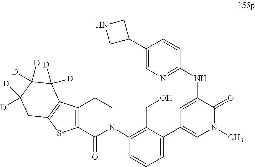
C12=C(C(=O)N(C3=C(CO)C(C4=CN(C)C(=O)C(NC5=NC=C(C6CNC6)C=C5)=C4)=CC=C3)CC1)SC1=C2C([D])([D])C([D])([D])C([D])([D])C1
